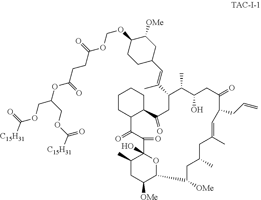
C1CC2C(CC1)C(=O)CC(C(=CC1CC([OMe])C(OCOC(CCC(=O)OC(COC(=O)[C15H31])COC(=O)[C15H31])=O)CC1)C)C(C)C(O)CC(=O)C(CC=C)C=C(C)CC(C)CC([OMe])C1OC(O)(C(=O)C2=O)C(C)CC1[OMe]
